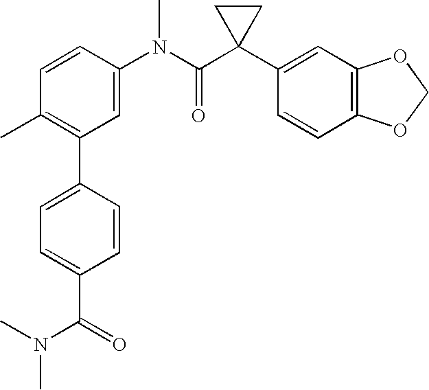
C1(N(C(C2(C3=CC4=C(C=C3)OCO4)CC2)=O)C)=CC(C2=CC=C(C(=O)N(C)C)C=C2)=C(C)C=C1
